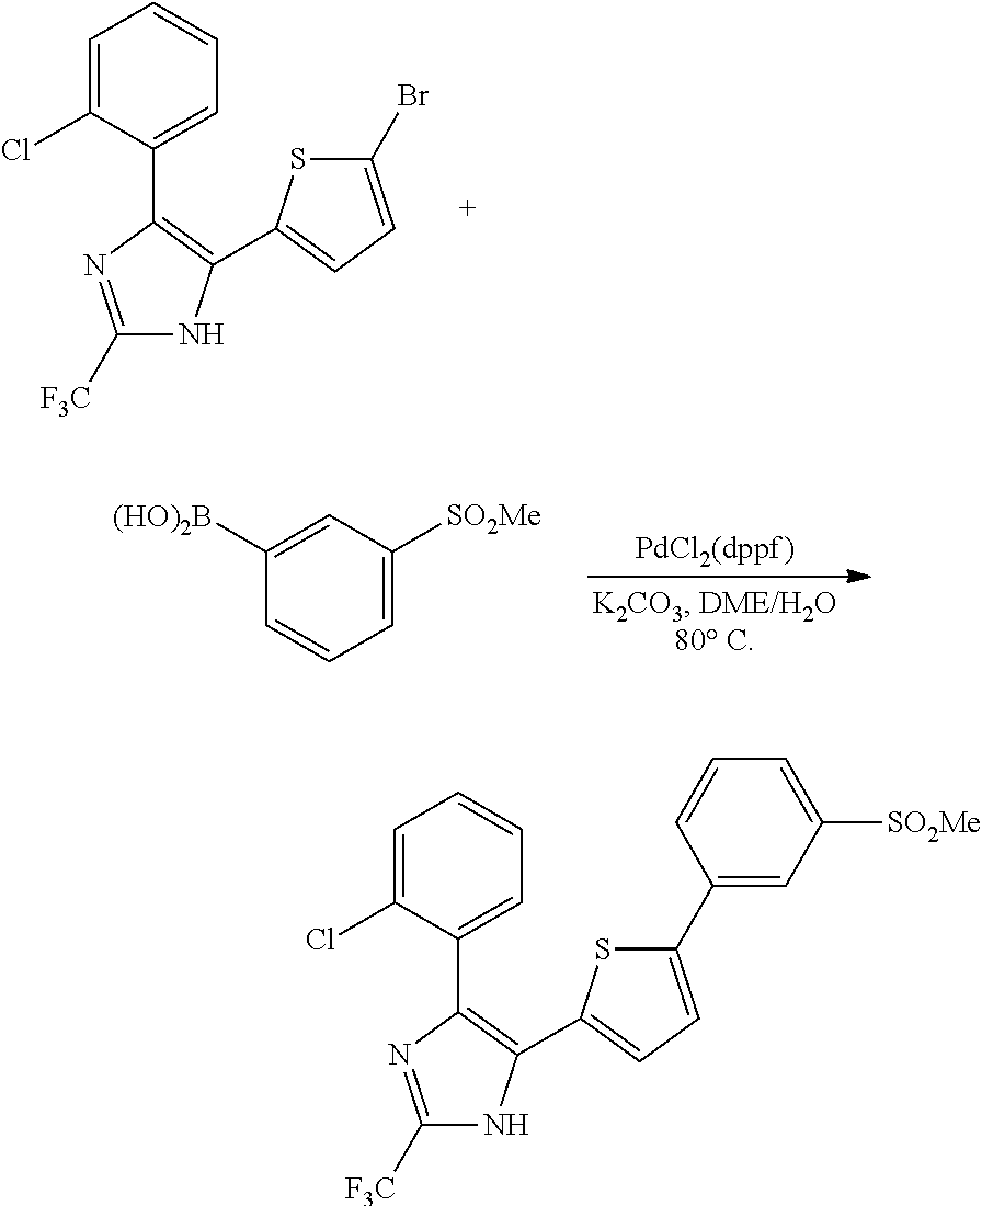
C1=C([SO2Me])C=C([(HO)2B])C=C1.C1=C(Cl)C(C2=C(C3=CC=C(Br)S3)NC([F3C])=N2)=CC=C1.C1=C(Cl)C(C2=C(C3=CC=C(C4=CC([SO2Me])=CC=C4)S3)NC([F3C])=N2)=CC=C1
